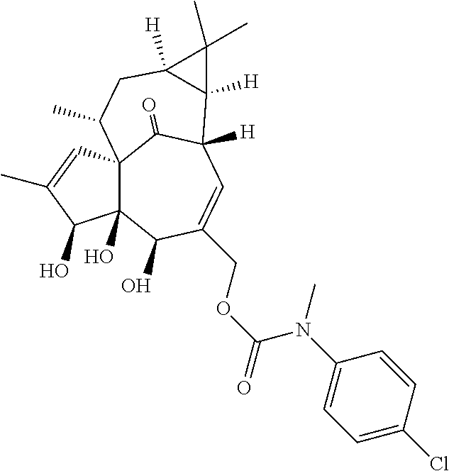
C123C(O)(C(O)C(COC(N(C)C4=CC=C(Cl)C=C4)=O)=CC([H])(C1=O)C1([H])C([H])(CC2C)C1(C)C)C(O)C(C)=C3
